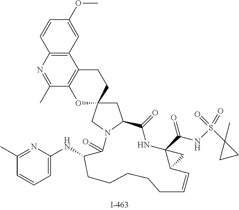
C1=CC2=C(C=C1OC)C1=C(C(C)=N2)OC2(CC1)CC1N(C2)C(=O)C(NC2=CC=CC(C)=N2)CCCCCC=CC2C(C(NS(C3(C)CC3)(=O)=O)=O)(NC1=O)C2
